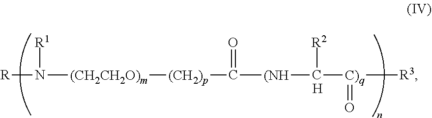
[R]N([(CH2CH2O)m][(CH2)p]C([(NH]C([C)q]([R3])=O)[R2])=O)[R1].[H]
